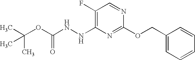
C1(F)=C(NNC(OC(C)(C)C)=O)N=C(OCC2=CC=CC=C2)N=C1
